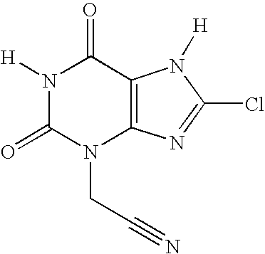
N1([H])C(=O)N(CC#N)C2=C(C1=O)N([H])C(Cl)=N2
